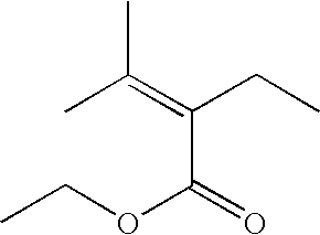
CC(C)=C(C(=O)OCC)CC
